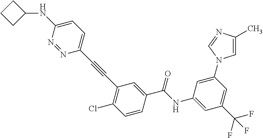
C1=C(C(F)(F)F)C=C(NC(C2=CC(C#CC3=CC=C(NC4CCC4)N=N3)=C(Cl)C=C2)=O)C=C1N1C=C(C)N=C1
